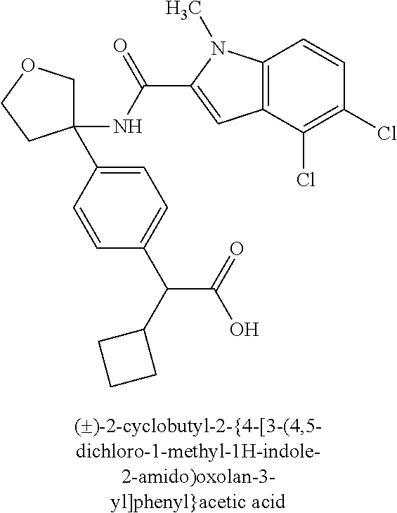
C1(NC(=O)C2=CC3=C(N2C)C=CC(Cl)=C3Cl)(C2=CC=C(C(C(=O)O)C3CCC3)C=C2)COCC1
